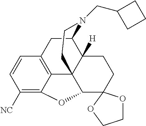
C1([NC])=C2C3=C(C=C1)CC1C4([H])C3(CCN1CC1CCC1)C(O2)C1(CC4)OCCO1
